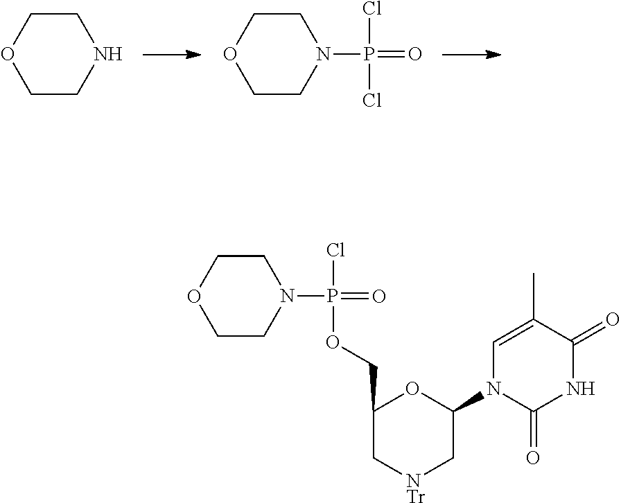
C1COCCN1.C1COCCN1P(=O)(Cl)Cl.N1(P(=O)(OCC2C[NTr]CC(N3C(=O)NC(=O)C(C)=C3)O2)Cl)CCOCC1
